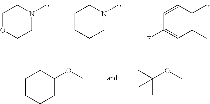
C1OCCN(C)C1.C1CCCN(C)C1.C1=CC(C)=C(C)C=C1F.C1CCCC(OC)C1.CC(C)(OC)C
